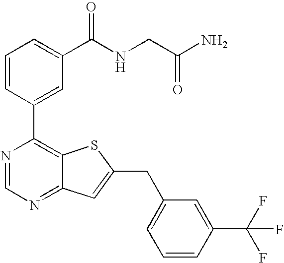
C1=CC(C2=C3C(=NC=N2)C=C(CC2=CC=CC(C(F)(F)F)=C2)S3)=CC(C(NCC(N)=O)=O)=C1
